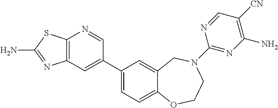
C12=C(C=C(C3=CC=C4C(=C3)CN(C3=NC(N)=C([CN])C=N3)CCO4)C=N1)N=C(N)S2
